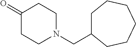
C1(=O)CCN(CC2CCCCCC2)CC1
